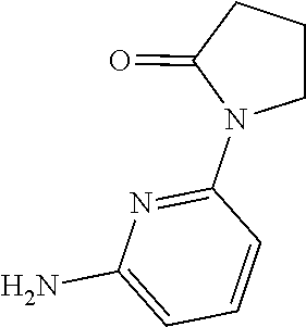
C1=CC(N2CCCC2=O)=NC(N)=C1
